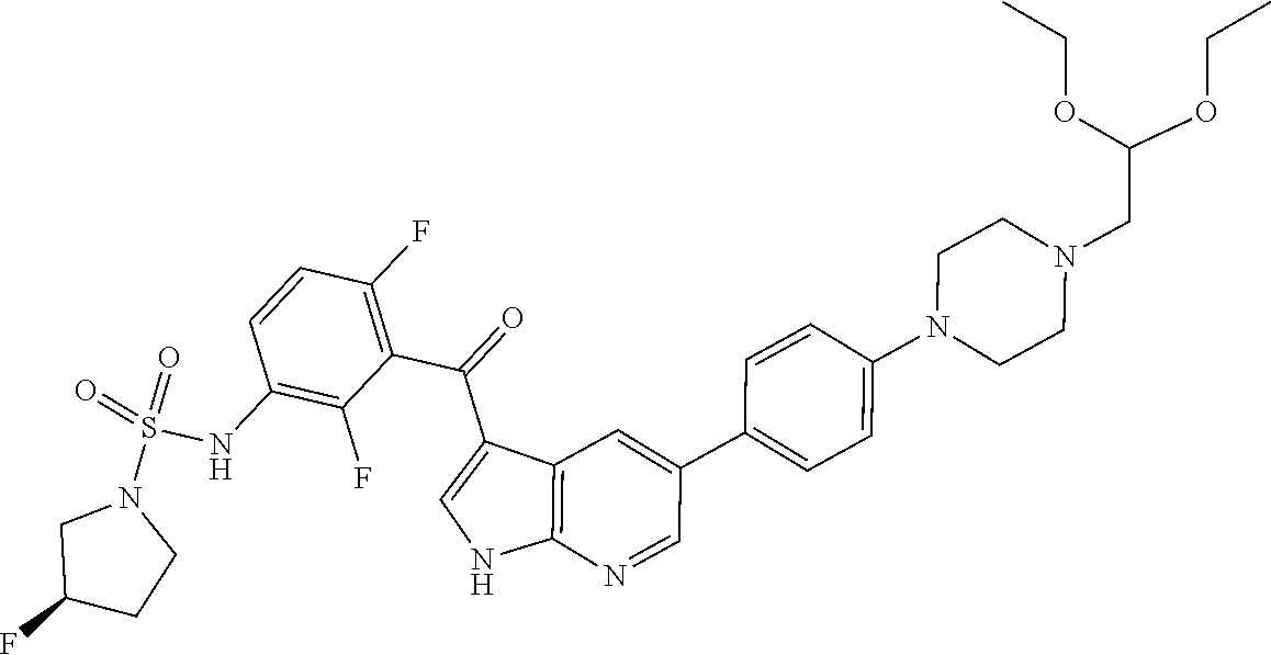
C12=C(N=CC(C3=CC=C(N4CCN(CC(OCC)OCC)CC4)C=C3)=C1)NC=C2C(C1=C(F)C=CC(NS(=O)(=O)N2CC(F)CC2)=C1F)=O
